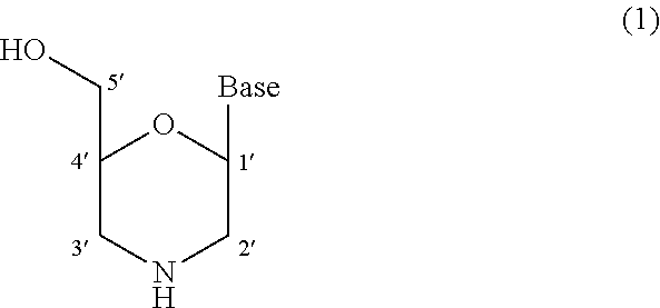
C1(CO)CNCC([Base])O1
